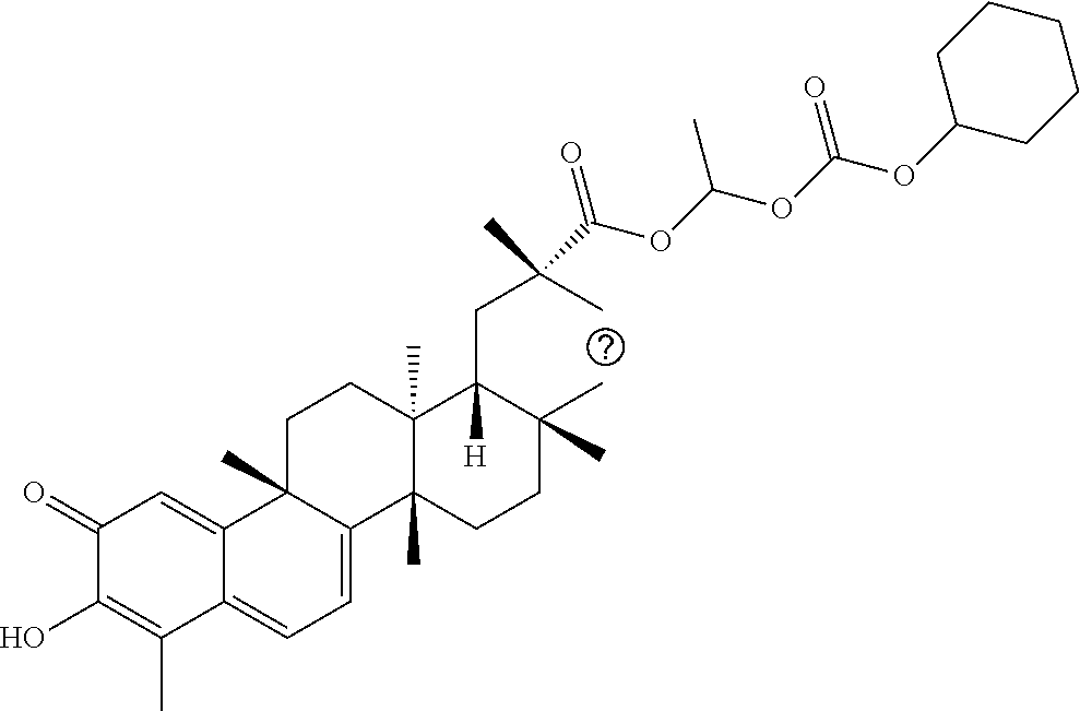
C1(=O)C(O)=C(C)C2=CC=C3C(C)(C2=C1)CCC1(C)C3(C)CCC(C)(C)C1(CC(C)(C)C(OC(OC(OC1CCCCC1)=O)C)=O)[H]
